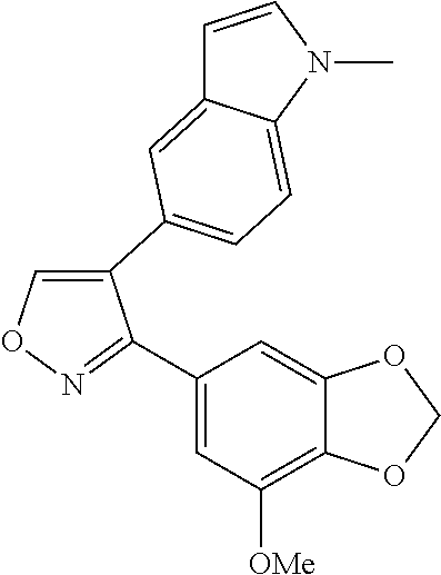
C1=C(C2=CC=C3C(=C2)C=CN3C)C(C2=CC([OMe])=C3C(=C2)OCO3)=NO1
